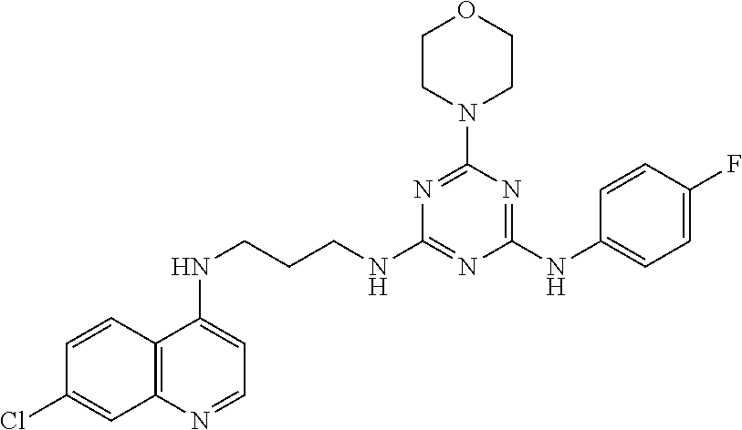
C12=C(N=CC=C1NCCCNC1=NC(NC3=CC=C(F)C=C3)=NC(N3CCOCC3)=N1)C=C(Cl)C=C2
